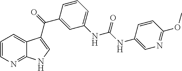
C1=CN=C2C(=C1)C(C(C1=CC(NC(=O)NC3=CN=C(OC)C=C3)=CC=C1)=O)=CN2
